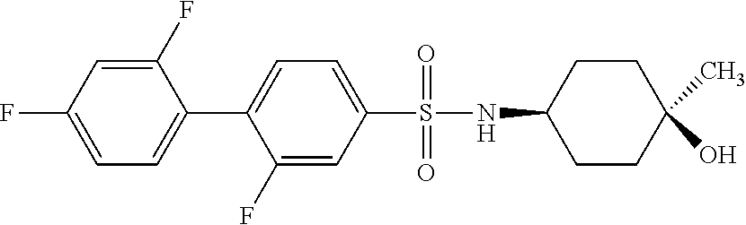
C1(F)=CC(F)=CC=C1C1=CC=C(S(NC2CCC(C)(O)CC2)(=O)=O)C=C1F
